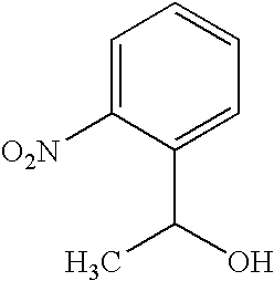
C1=C([O2N])C(C(O)C)=CC=C1
